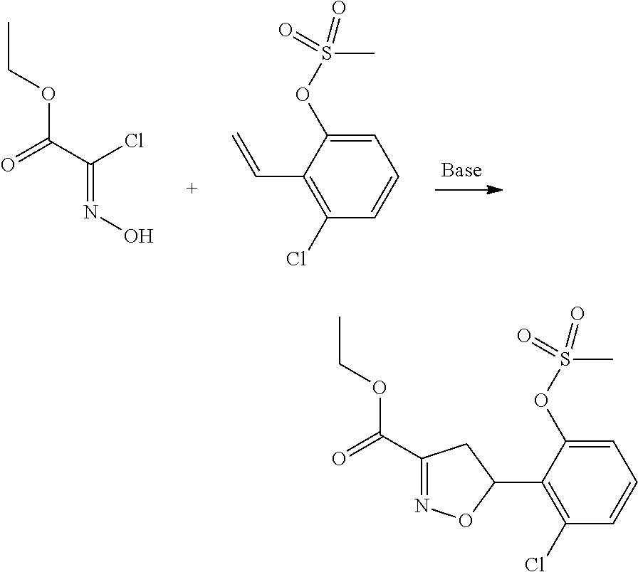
O=C(C(Cl)=NO)OCC.C1=C(OS(C)(=O)=O)C(C=C)=C(Cl)C=C1.O=C(OCC)C1=NOC(C2=C(Cl)C=CC=C2OS(C)(=O)=O)C1
